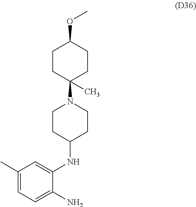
C1CC(N2CCC(NC3=CC(C)=CC=C3N)CC2)(C)CCC1OC
